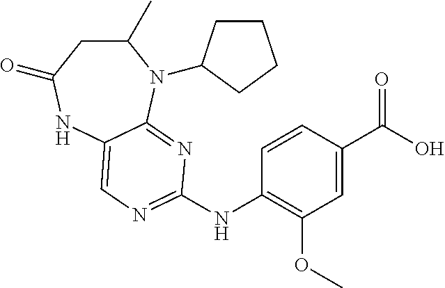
C1(C)CC(=O)NC2=CN=C(NC3=C(OC)C=C(C(O)=O)C=C3)N=C2N1C1CCCC1
